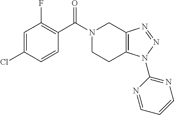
C1=C(Cl)C=CC(C(N2CCC3=C(C2)N=NN3C2=NC=CC=N2)=O)=C1F
